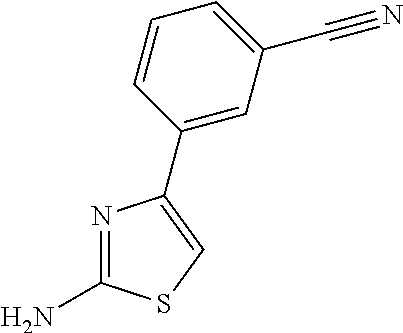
N1=C(N)SC=C1C1=CC(C#N)=CC=C1
